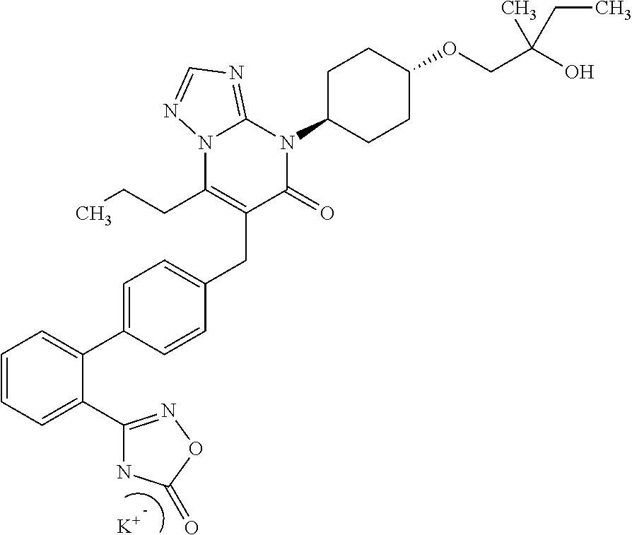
C1=C(C2=CC=CC=C2C2=NOC(=O)N2)C=CC(CC2=C(CCC)N3C(=NC=N3)N(C3CCC(OCC(O)(CC)C)CC3)C2=O)=C1.[K]
